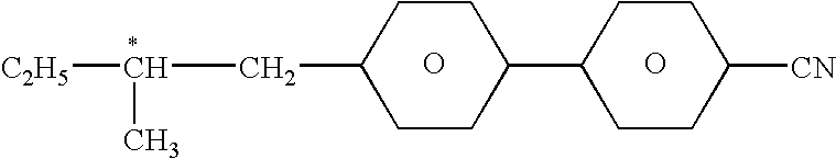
O.C1(CC([C2H5])C)CCC(C2CCC([CN])CC2)CC1.O
